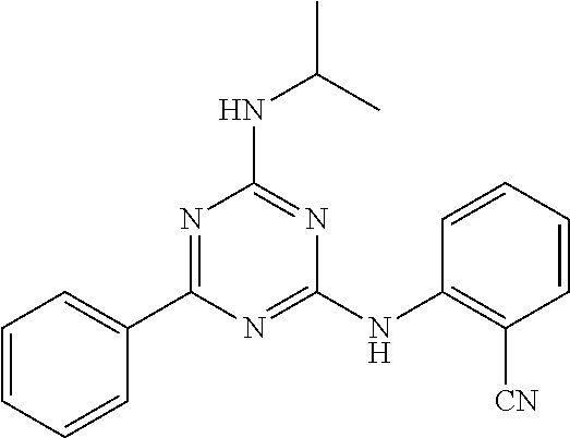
N(C(C)C)C1=NC(NC2=C([CN])C=CC=C2)=NC(C2=CC=CC=C2)=N1
